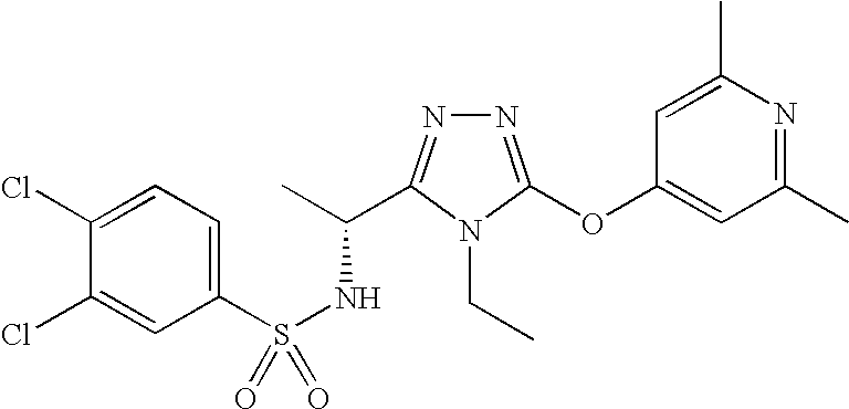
N1=C(OC2=CC(C)=NC(C)=C2)N(CC)C(C(C)NS(=O)(C2=CC=C(Cl)C(Cl)=C2)=O)=N1
